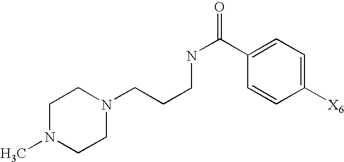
C1N(C)CCN(CCCNC(=O)C2=CC=C([X6])C=C2)C1
